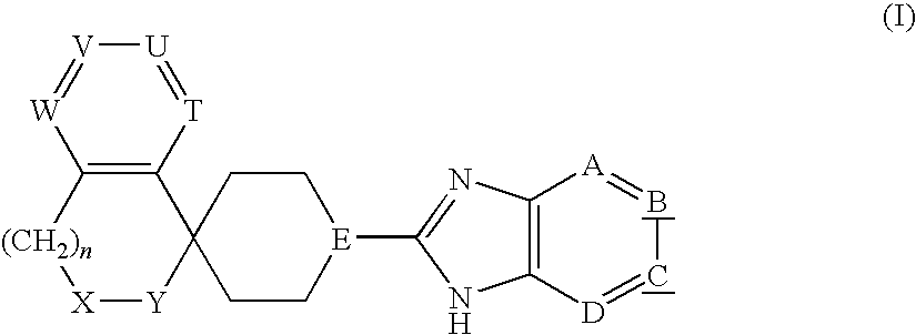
C12=C([T]=[U][V]=[W]1)C1([Y][X][(CH2)n]2)CC[E](C2=NC3=C(N2)[D]=CB=[A]3)CC1
